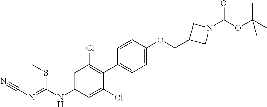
C1=C(NC(=NC#N)SC)C=C(Cl)C(C2=CC=C(OCC3CN(C(OC(C)(C)C)=O)C3)C=C2)=C1Cl
